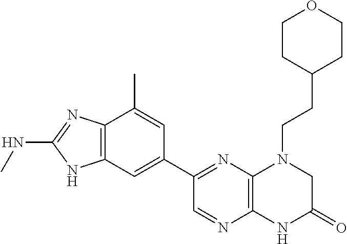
C12=C(C=C(C3=NC4=C(N=C3)NC(=O)CN4CCC3CCOCC3)C=C1C)NC(NC)=N2
